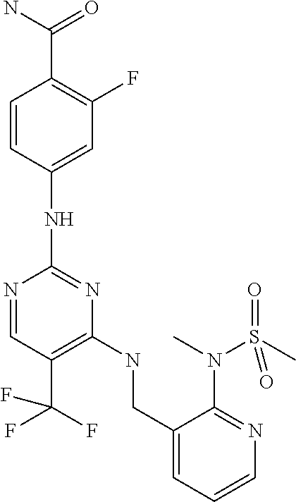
C1=CC(NC2=NC(NCC3=CC=CN=C3N(S(C)(=O)=O)C)=C(C(F)(F)F)C=N2)=CC(F)=C1C(N)=O
